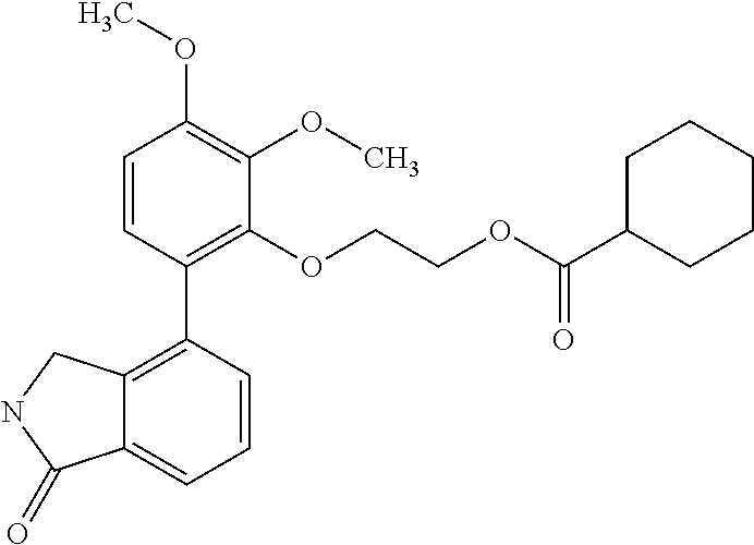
C1=CC(C2=C3C(=CC=C2)C(=O)NC3)=C(OCCOC(C2CCCCC2)=O)C(OC)=C1OC
